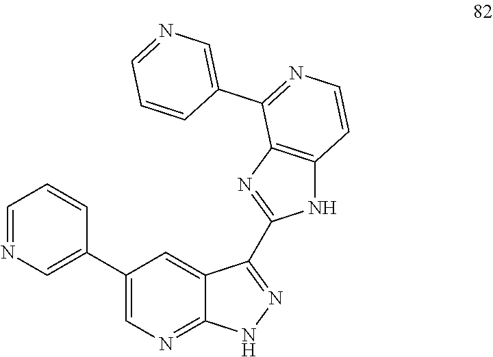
C1=CC(C2=CN=C3C(=C2)C(C2=NC4=C(N2)C=CN=C4C2=CN=CC=C2)=NN3)=CN=C1
